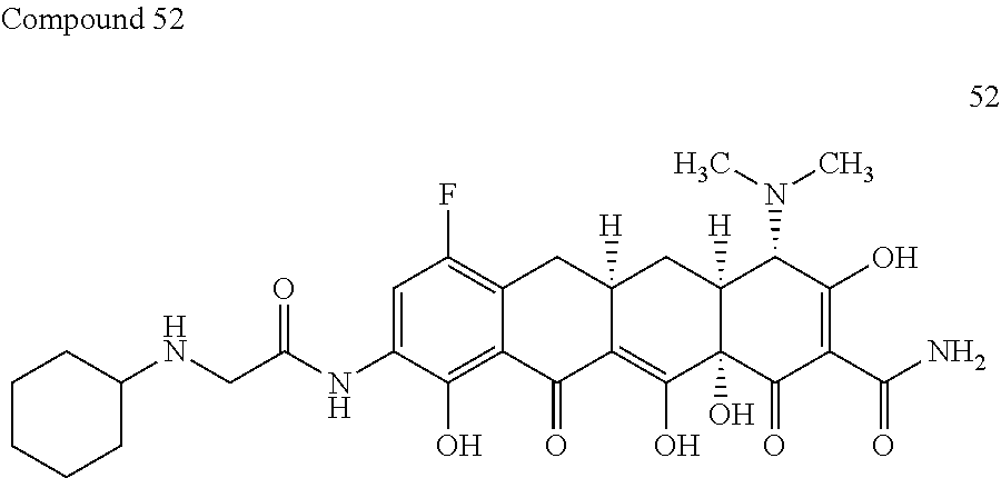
C1(NCC(NC2=CC(F)=C3C(=C2O)C(=O)C2=C(O)C4(O)C([H])(CC2([H])C3)C(N(C)C)C(O)=C(C(N)=O)C4=O)=O)CCCCC1
